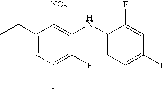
C1(CC)=CC(F)=C(F)C(NC2=CC=C(I)C=C2F)=C1[NO2]
